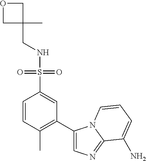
C1=CC(C)=C(C2=CN=C3N2C=CC=C3N)C=C1S(=O)(NCC1(C)COC1)=O
